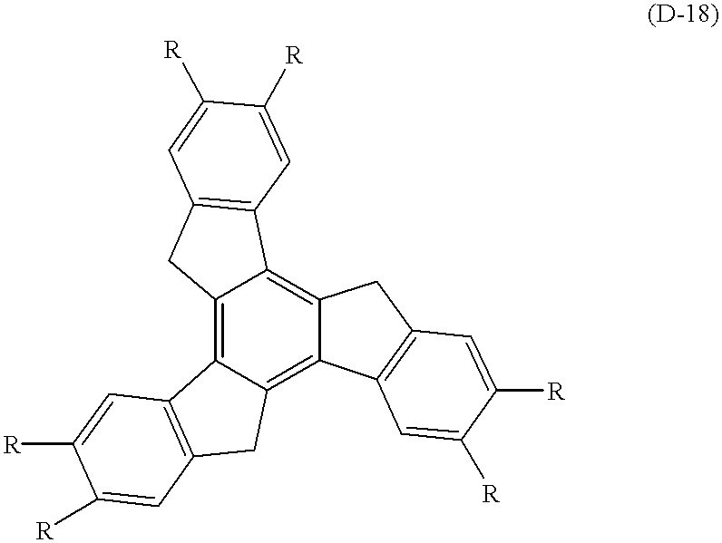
C12=C3C(=C4C(=C1C1=C(C2)C=C([R])C([R])=C1)CC1=C4C=C([R])C([R])=C1)CC1=C3C=C([R])C([R])=C1
